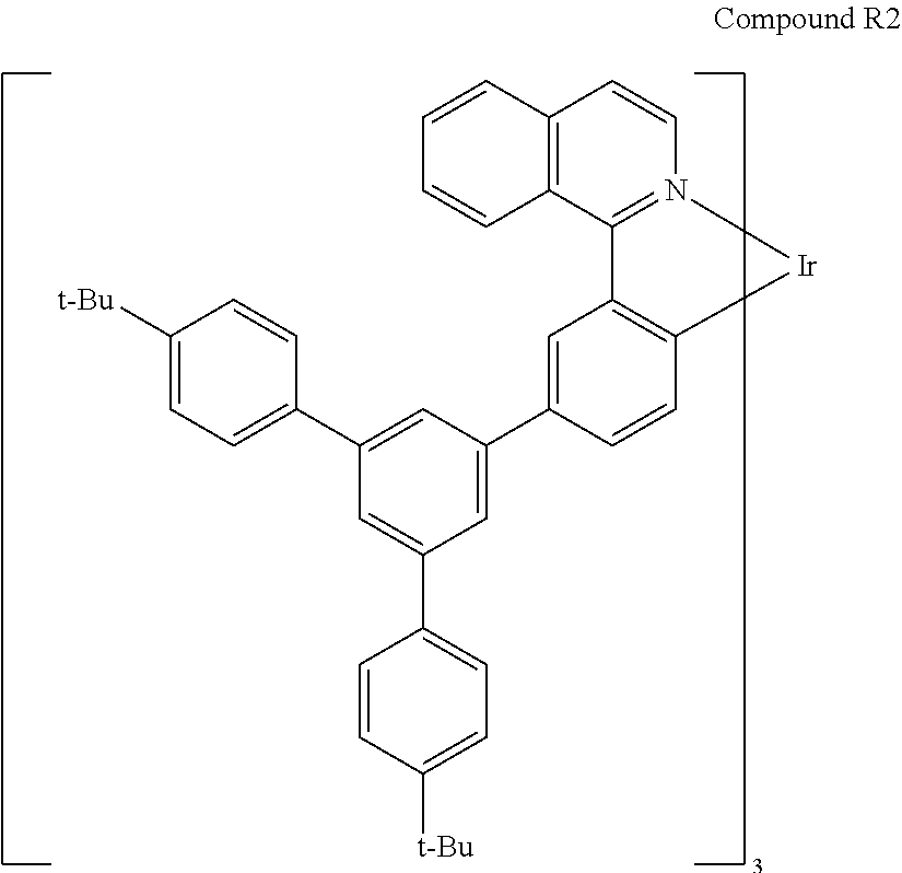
C1=CC(C2=CC(C3=CC=C([t-Bu])C=C3)=CC(C3=CC4=C(C=C3)[Ir]N3=C4C4=C(C=C3)C=CC=C4)=C2)=CC=C1[t-Bu]
